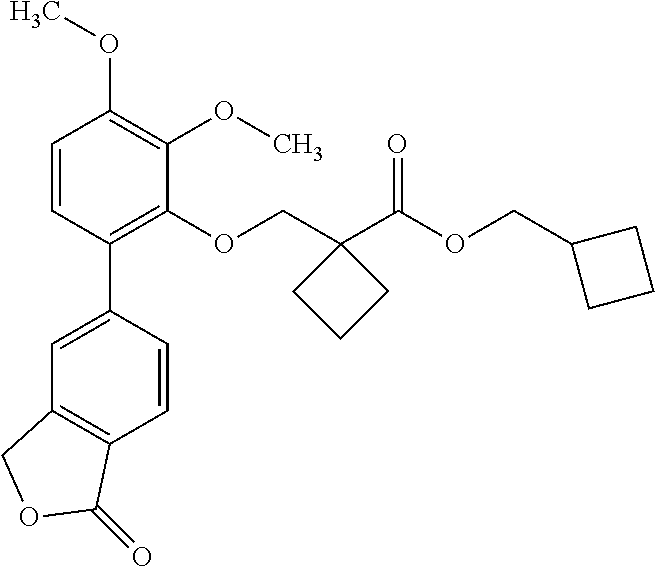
C1=CC(C2=CC3=C(C=C2)C(=O)OC3)=C(OCC2(C(OCC3CCC3)=O)CCC2)C(OC)=C1OC
